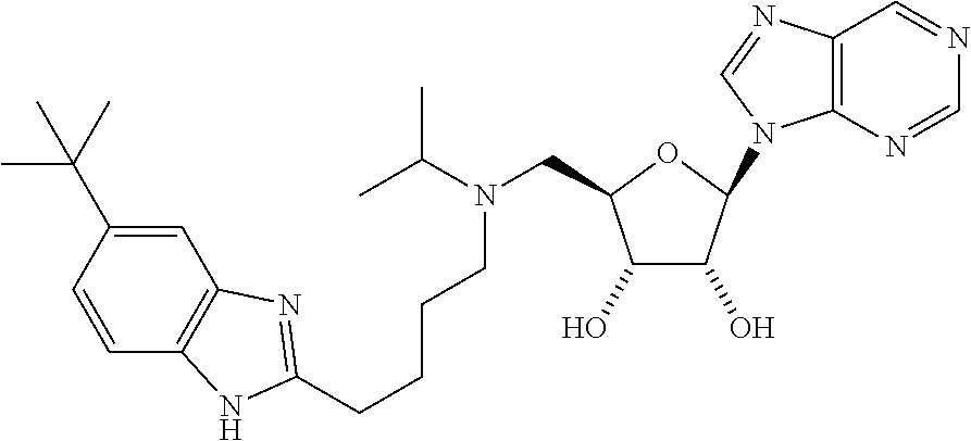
C12=C(N=CN=C1)N(C1OC(CN(C(C)C)CCCCC3=NC4=C(C=CC(C(C)(C)C)=C4)N3)C(O)C1O)C=N2
